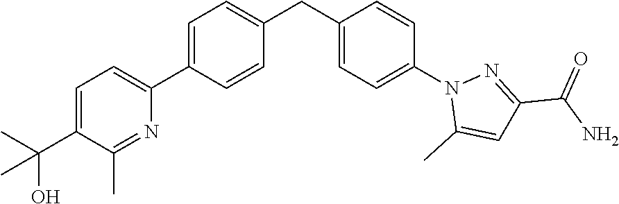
C1=CC(C2=CC=C(C(C)(C)O)C(C)=N2)=CC=C1CC1=CC=C(N2C(C)=CC(C(N)=O)=N2)C=C1
